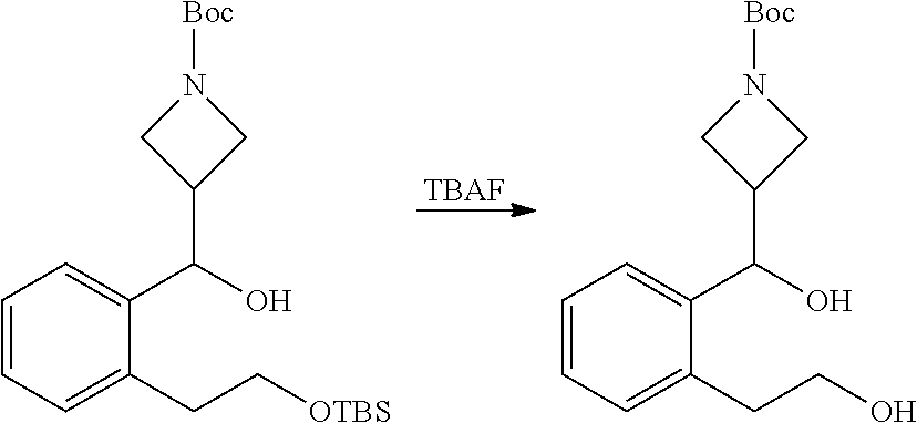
[TBAF].C1=CC=C(CC[OTBS])C(C(O)C2CN([Boc])C2)=C1.C1=CC=C(CCO)C(C(O)C2CN([Boc])C2)=C1
